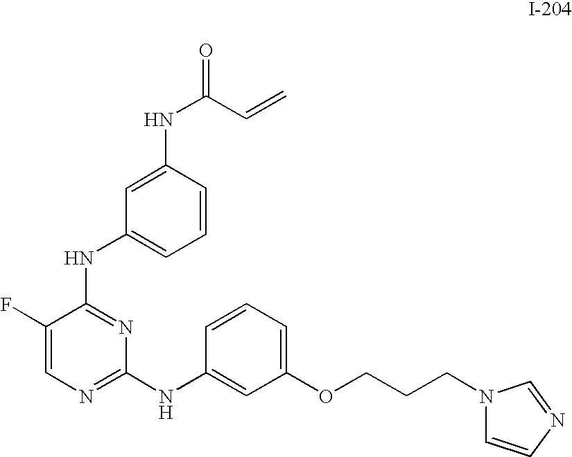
C1=CC(NC(C=C)=O)=CC(NC2=NC(NC3=CC(OCCCN4C=CN=C4)=CC=C3)=NC=C2F)=C1
